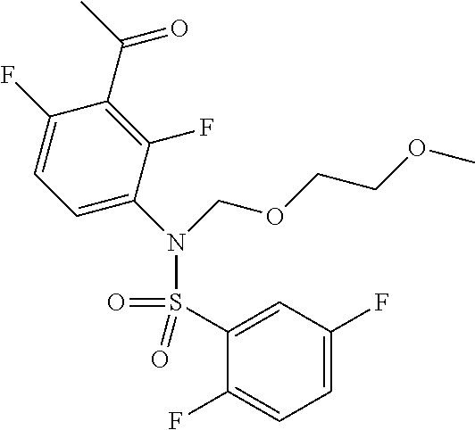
C1(F)=CC=C(N(S(C2=CC(F)=CC=C2F)(=O)=O)COCCOC)C(F)=C1C(C)=O
